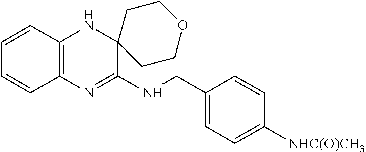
C1=CC2=C(C=C1)N=C(NCC1=CC=C([NHC(O)CH3])C=C1)C1(N2)CCOCC1
